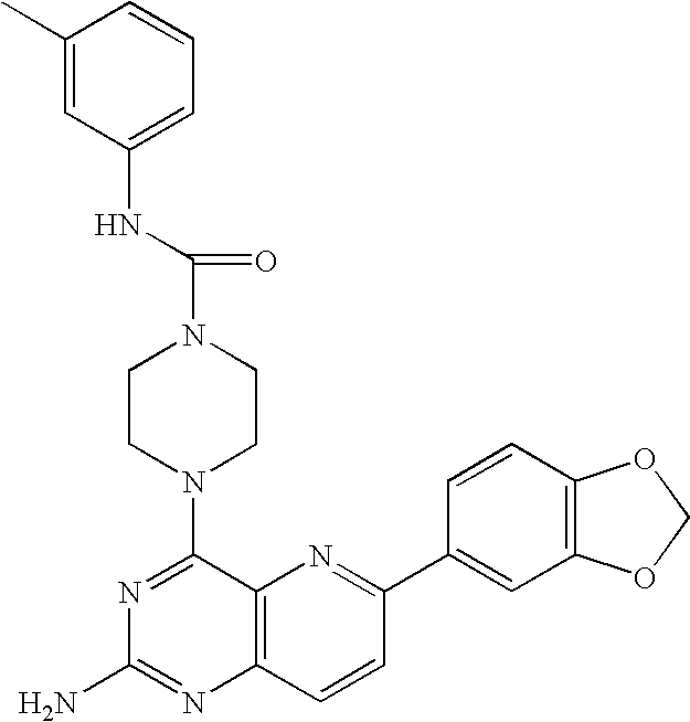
C12=C(C=CC(C3=CC4=C(C=C3)OCO4)=N1)N=C(N)N=C2N1CCN(C(=O)NC2=CC=CC(C)=C2)CC1
